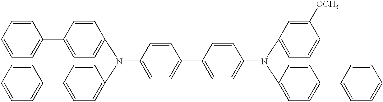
C1=CC(N(C2=CC=C(C3=CC=CC=C3)C=C2)C2=CC=C(C3=CC=CC=C3)C=C2)=CC=C1C1=CC=C(N(C2=CC=CC([OCH3])=C2)C2=CC=C(C3=CC=CC=C3)C=C2)C=C1
